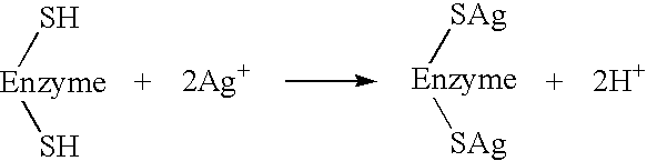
[Enzyme](S)S.[2Ag+].[Enzyme]([SAg])[SAg].[2H+]
